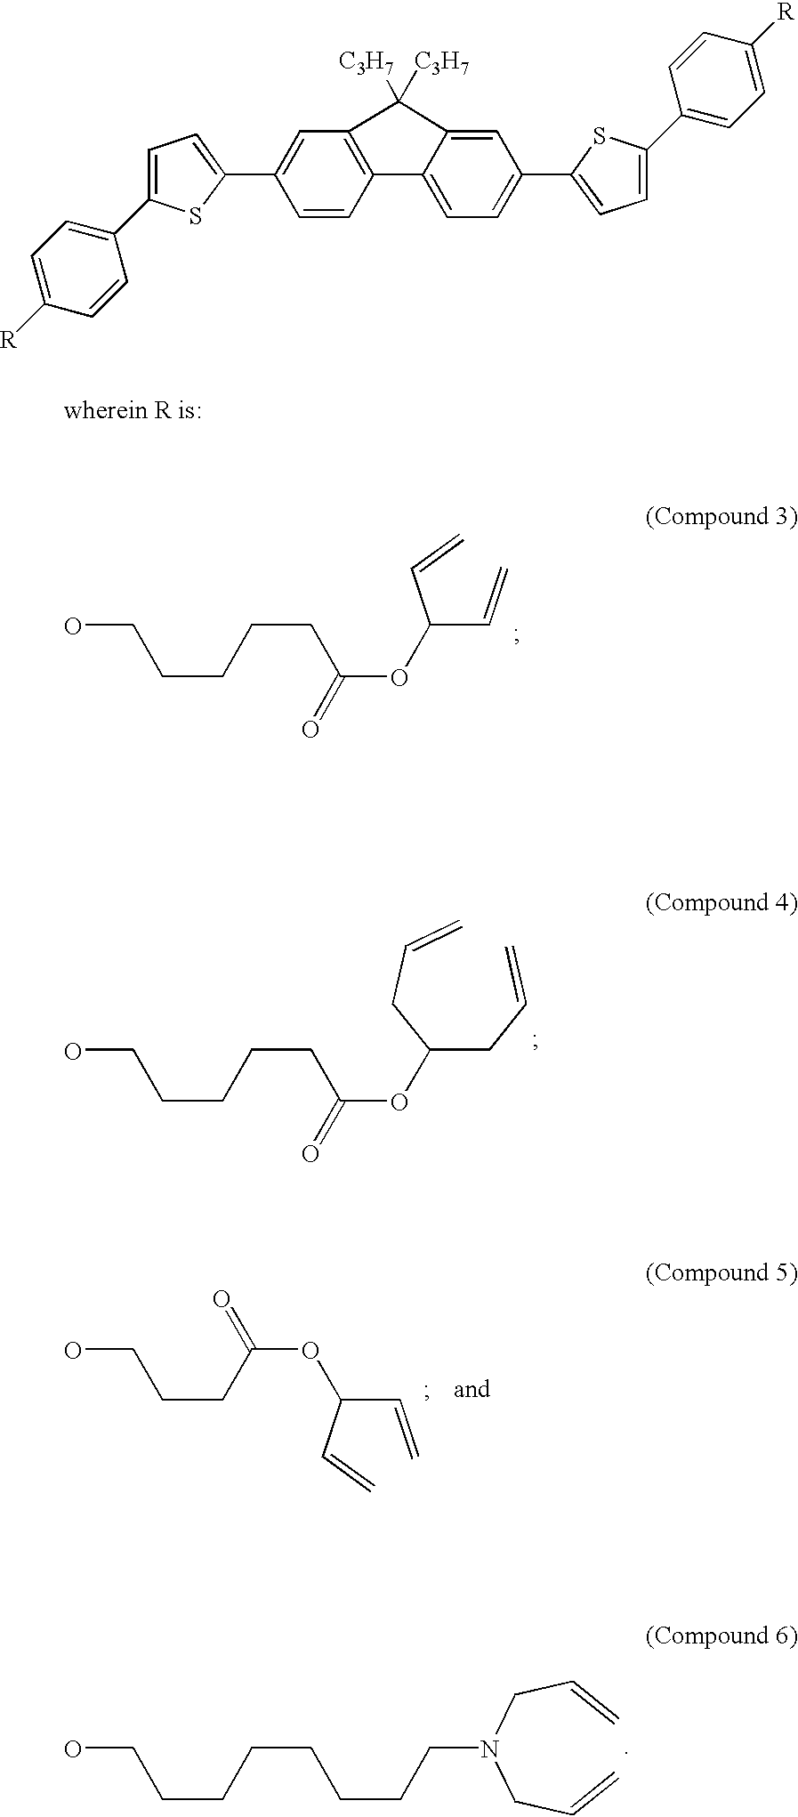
OCCCCCC(OC(CC=C)CC=C)=O.OCCCC(OC(C=C)C=C)=O.OCCCCCCCCN(CC=C)CC=C.C1=CC(C2=CC=C(C3=CC4=C(C=C3)C3=CC=C(C5=CC=C(C6=CC=C([R])C=C6)S5)C=C3C4([C3H7])[C3H7])S2)=CC=C1[R].OCCCCCC(OC(C=C)C=C)=O
